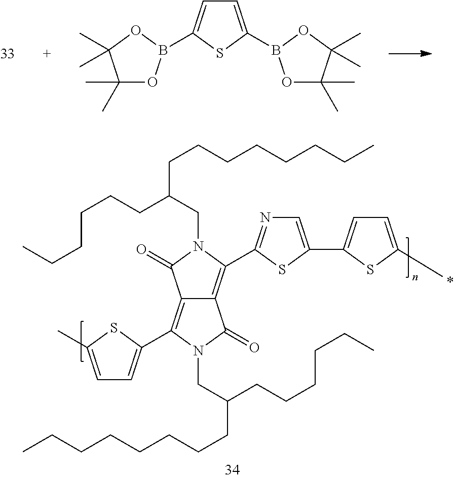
C1=C(B2OC(C)(C)C(C)(C)O2)SC(B2OC(C)(C)C(C)(C)O2)=C1.C12=C(C3=CC=C(C)S3)N(CC(CCCCCC)CCCCCCCC)C(=O)C1=C(C1=NC=C(C3=CC=C(C)S3)S1)N(CC(CCCCCC)CCCCCCCC)C2=O
